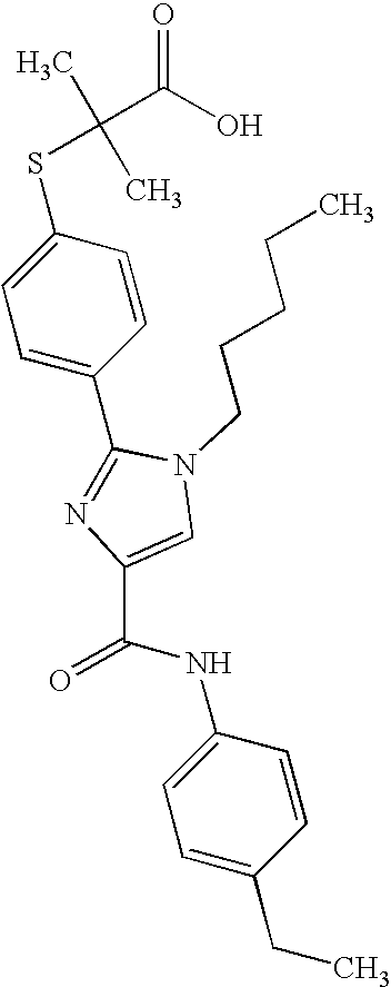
C1(C2=NC(C(NC3=CC=C(CC)C=C3)=O)=CN2CCCCC)=CC=C(SC(C)(C)C(O)=O)C=C1
